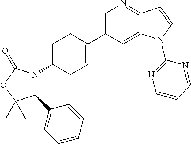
C1(C2=CC=CC=C2)N(C2CC=C(C3=CN=C4C(=C3)N(C3=NC=CC=N3)C=C4)CC2)C(=O)OC1(C)C
